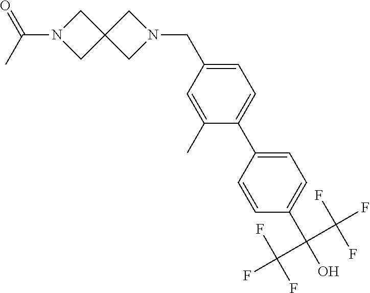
C1(C(O)(C(F)(F)F)C(F)(F)F)=CC=C(C2=CC=C(CN3CC4(C3)CN(C(C)=O)C4)C=C2C)C=C1
